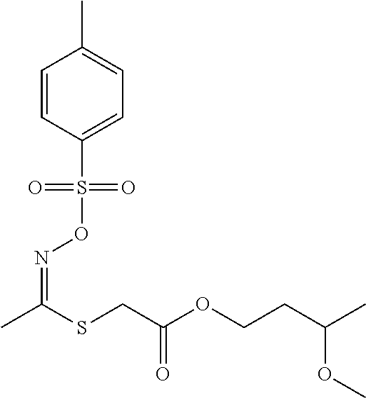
C1=CC(S(ON=C(C)SCC(OCCC(C)OC)=O)(=O)=O)=CC=C1C
